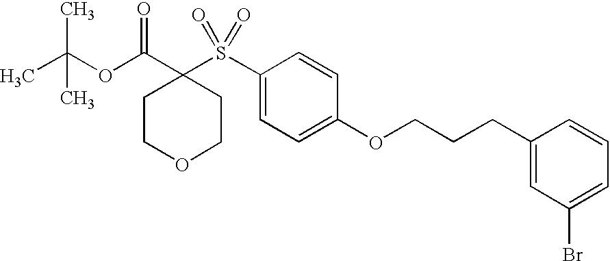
C1(S(C2(C(OC(C)(C)C)=O)CCOCC2)(=O)=O)=CC=C(OCCCC2=CC(Br)=CC=C2)C=C1
